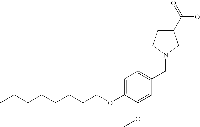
C1=C(OCCCCCCCC)C(OC)=CC(CN2CC(C(=O)O)CC2)=C1
